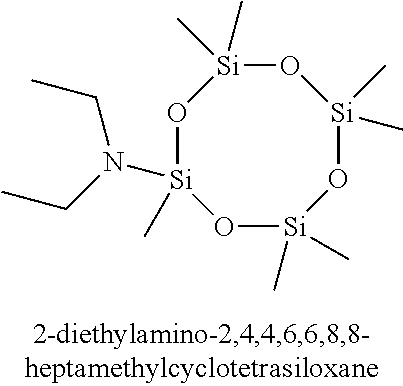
O1[Si](C)(N(CC)CC)O[Si](C)(C)O[Si](C)(C)O[Si]1(C)C
